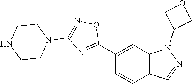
C1(C2=NC(N3CCNCC3)=NO2)=CC2=C(C=C1)C=NN2C1COC1
